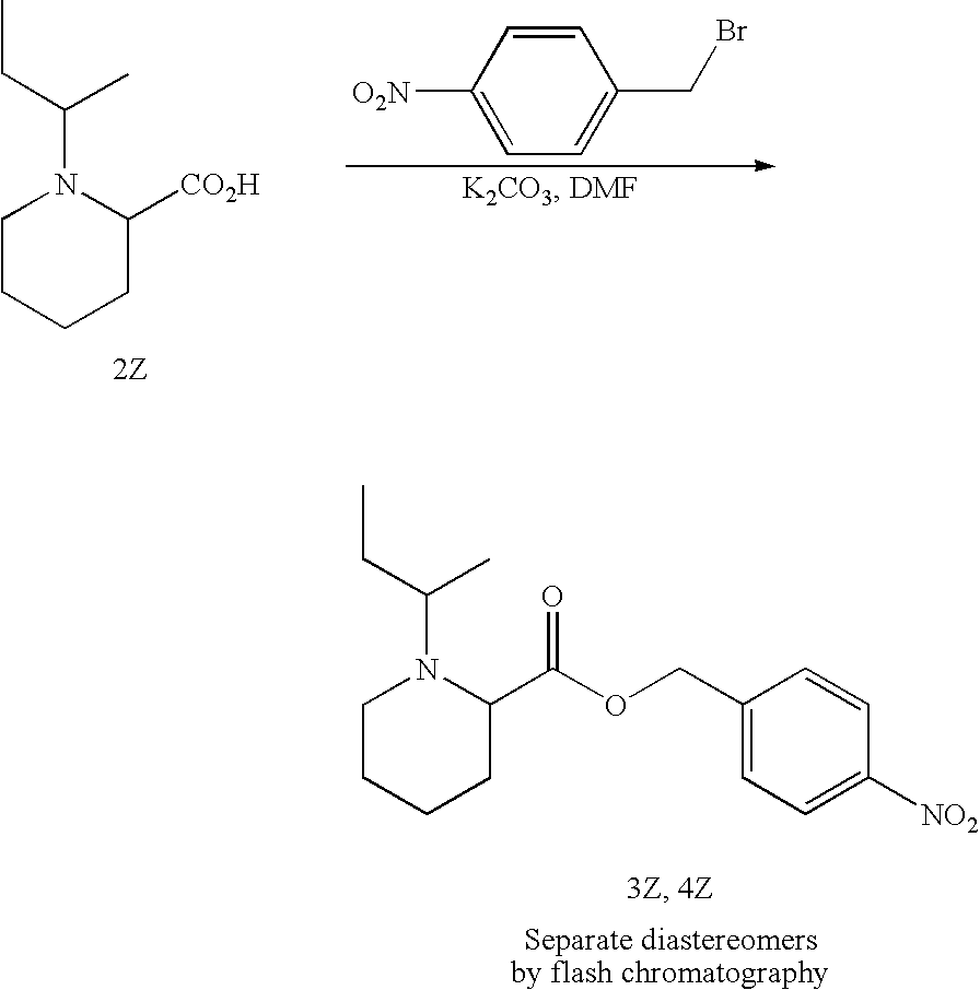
C1=CC([O2N])=CC=C1CBr.C1CCCC([CO2H])N1C(CC)C.C1CCCC(C(OCC2=CC=C([NO2])C=C2)=O)N1C(CC)C
